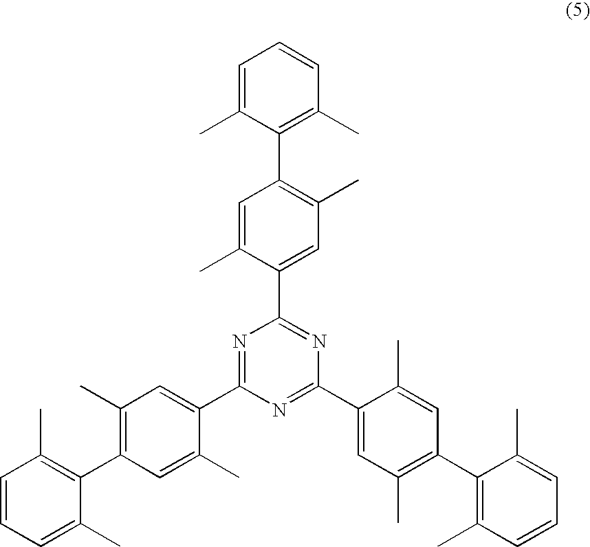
C1=C(C)C(C2=C(C)C=C(C3=NC(C4=CC(C)=C(C5=C(C)C=CC=C5C)C=C4C)=NC(C4=CC(C)=C(C5=C(C)C=CC=C5C)C=C4C)=N3)C(C)=C2)=C(C)C=C1
